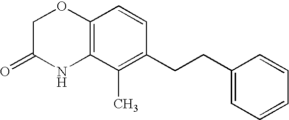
C12=C(C(C)=C(CCC3=CC=CC=C3)C=C1)NC(=O)CO2
